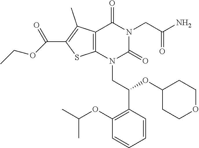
C12=C(N(CC(C3=C(OC(C)C)C=CC=C3)OC3CCOCC3)C(=O)N(CC(N)=O)C1=O)SC(C(=O)OCC)=C2C
